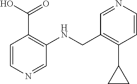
C1(CNC2=C(C(O)=O)C=CN=C2)=C(C2CC2)C=CN=C1
